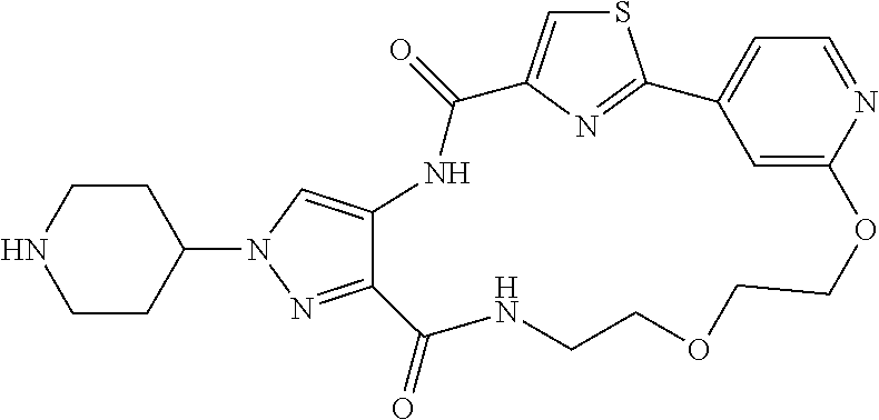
S1C=C2N=C1C1=CC=NC(=C1)OCCOCCNC(=O)C1=NN(C3CCNCC3)C=C1NC2=O
